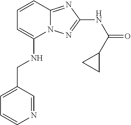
C1(NCC2=CC=CN=C2)=CC=CC2=NC(NC(=O)C3CC3)=NN12
